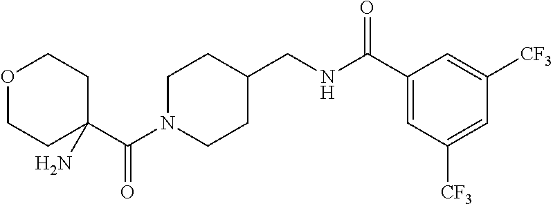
C(N1CCC(CNC(C2=CC([CF3])=CC([CF3])=C2)=O)CC1)(C1(N)CCOCC1)=O
